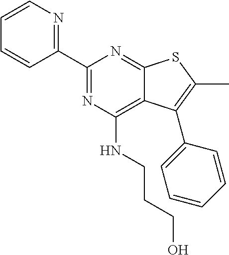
C1(C2=NC=CC=C2)=NC(NCCCO)=C2C(=N1)SC(C)=C2C1=CC=CC=C1
